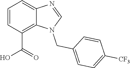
C1=CC(C(O)=O)=C2C(=C1)N=CN2CC1=CC=C([CF3])C=C1
